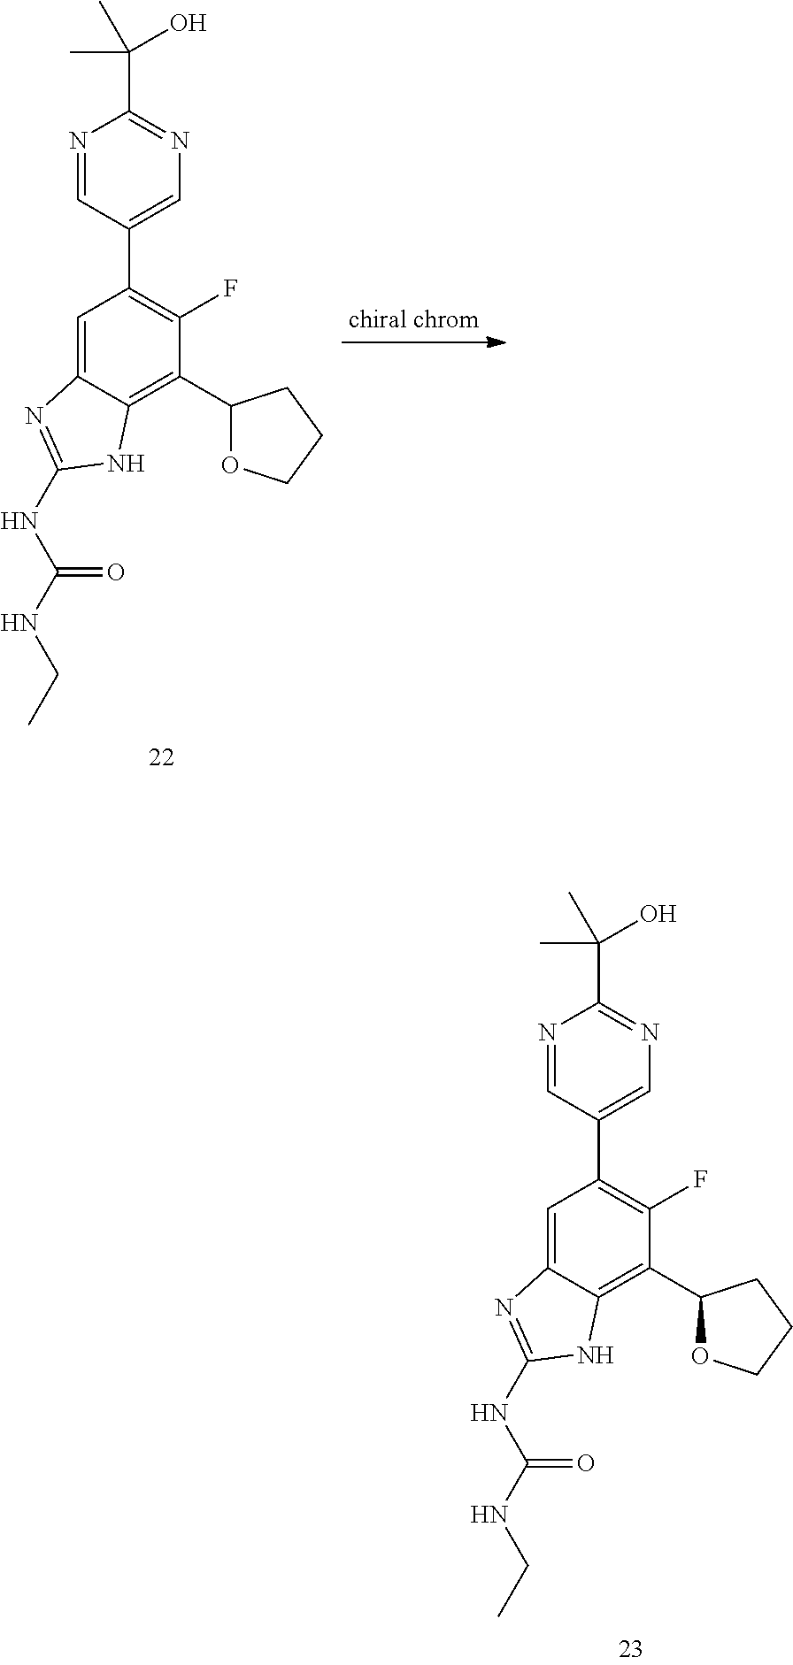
C1=C2C(=C(C3OCCC3)C(F)=C1C1=CN=C(C(C)(C)O)N=C1)NC(NC(=O)NCC)=N2.C1=C2C(=C(C3OCCC3)C(F)=C1C1=CN=C(C(C)(C)O)N=C1)NC(NC(=O)NCC)=N2
